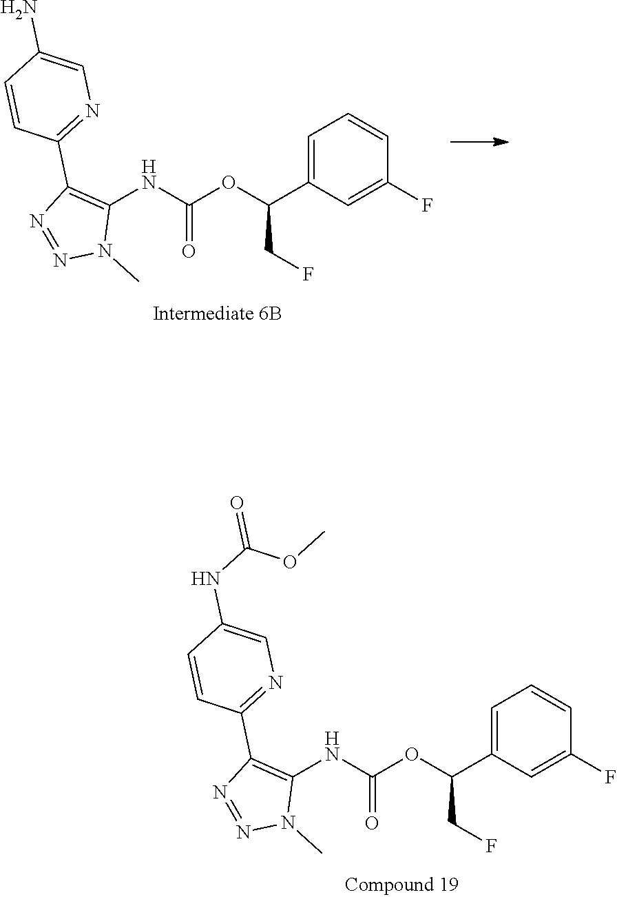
C1=C(C(OC(NC2=C(C3=NC=C(N)C=C3)N=NN2C)=O)CF)C=C(F)C=C1.C1=C(C(OC(NC2=C(C3=NC=C(NC(=O)OC)C=C3)N=NN2C)=O)CF)C=C(F)C=C1
